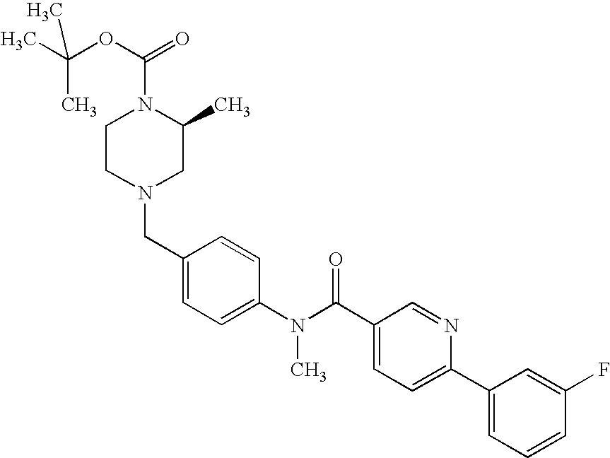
C1(CN2CC(C)N(C(OC(C)(C)C)=O)CC2)=CC=C(N(C(C2=CC=C(C3=CC=CC(F)=C3)N=C2)=O)C)C=C1
